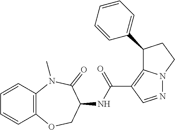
N(C1COC2=C(C=CC=C2)N(C)C1=O)C(=O)C1=C2N(N=C1)CCC2C1=CC=CC=C1
